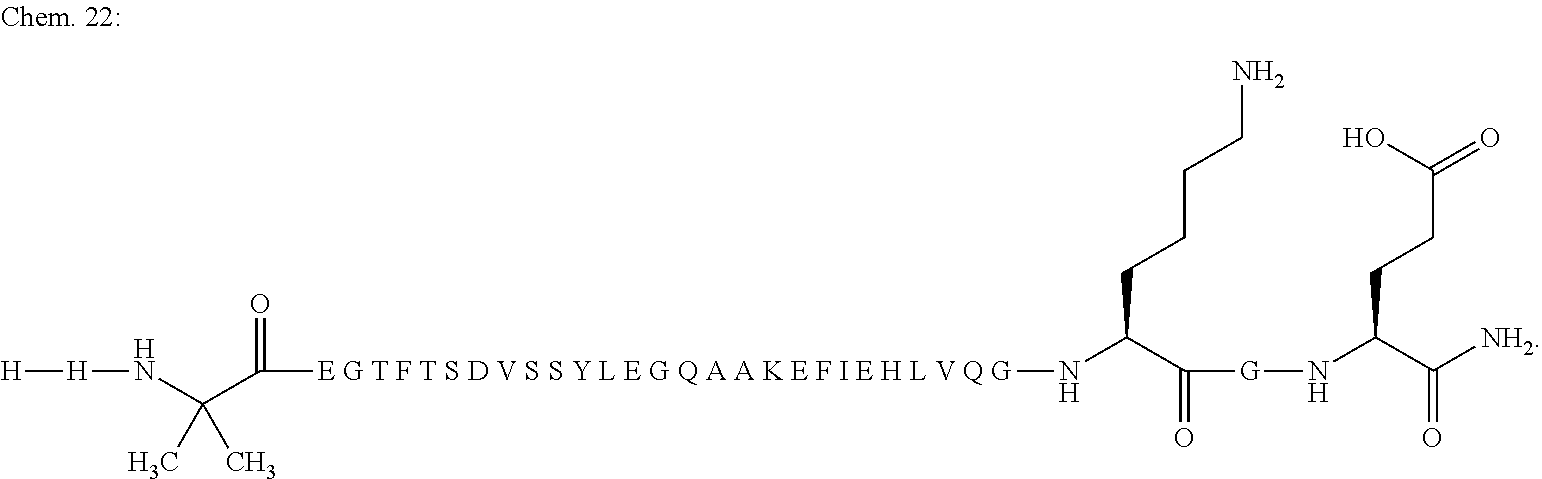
[H][H]NC(C(=O)[E G T F T S D V S S Y L E G Q A A K E F I E H L V Q G]NC(C([G]NC(C([NH2])=O)CCC(=O)O)=O)CCCCN)(C)C
